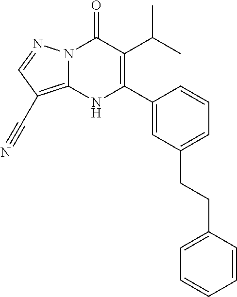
N12C(=C(C#N)C=N1)NC(C1=CC(CCC3=CC=CC=C3)=CC=C1)=C(C(C)C)C2=O
